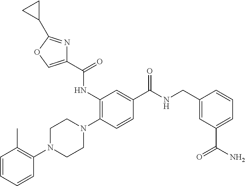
C1=CC=CC(N2CCN(C3=C(NC(C4=COC(C5CC5)=N4)=O)C=C(C(NCC4=CC(C(N)=O)=CC=C4)=O)C=C3)CC2)=C1C
